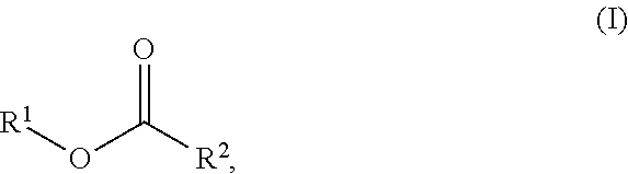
O=C([R2])O[R1]
